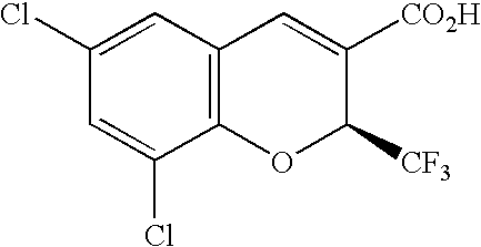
C1(Cl)=CC2=C(C(Cl)=C1)OC([CF3])C([CO2H])=C2
